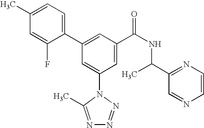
C1(C2=CC(C(NC(C3=NC=CN=C3)C)=O)=CC(N3C(C)=NN=N3)=C2)=CC=C(C)C=C1F
